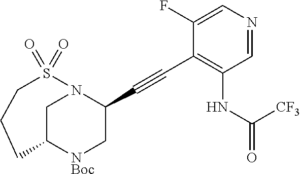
C1C2[NBoc]CC(C#CC3=C(NC(=O)[CF3])C=NC=C3F)N1S(=O)(=O)CCC2
